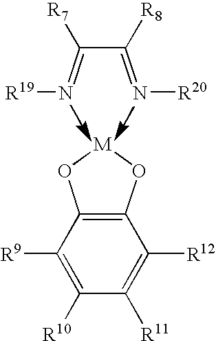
C1([R9])=C([R10])C([R11])=C([R12])C2=C1O[M]O2.N(=C(C(=N[R19])[R7])[R8])[R20]
